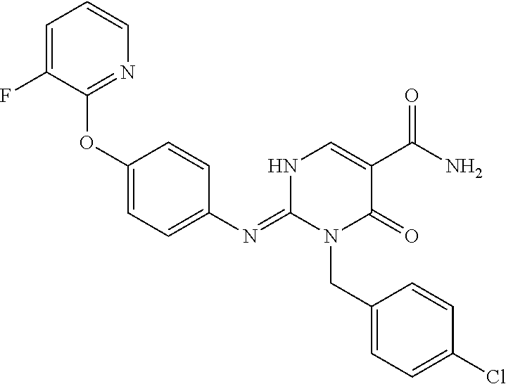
C1(N=C2N(CC3=CC=C(Cl)C=C3)C(=O)C(C(N)=O)=CN2)=CC=C(OC2=NC=CC=C2F)C=C1
